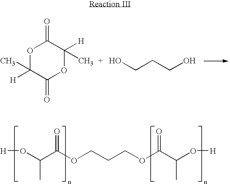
O1C(C)([H])C(=O)OC([H])(C)C1=O.OCCCO.[H]OC(C(OCCCOC(C(O[H])C)=O)=O)C
